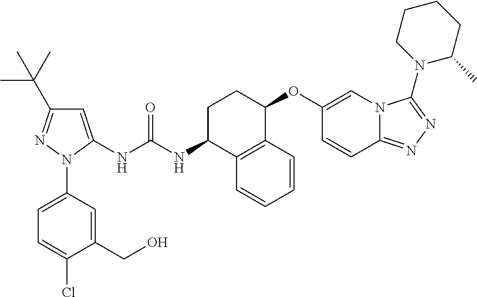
C1=C(NC(NC2C3=C(C(OC4=CN5C(=NN=C5N5C(C)CCCC5)C=C4)CC2)C=CC=C3)=O)N(C2=CC=C(Cl)C(CO)=C2)N=C1C(C)(C)C
